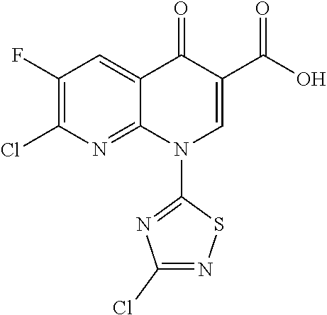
C1(F)=C(Cl)N=C2C(=C1)C(=O)C(C(O)=O)=CN2C1=NC(Cl)=NS1
